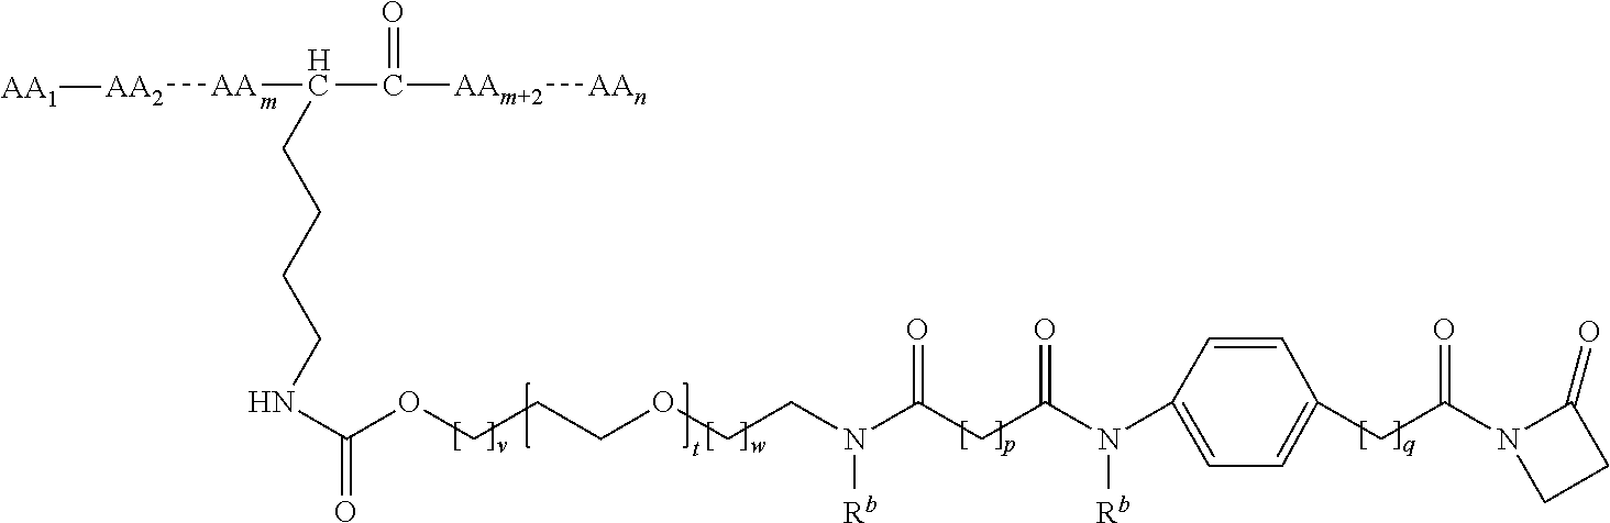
C(OCCCOCCN([Rb])C(CC(N(C1=CC=C(CC(N2CCC2=O)=O)C=C1)[Rb])=O)=O)(NCCCCC(C(=O)[AAm+2][AAn])[AA][AA2][AA1])=O
